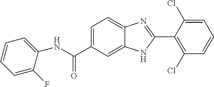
N(C(C1=CC=C2C(=C1)NC(C1=C(Cl)C=CC=C1Cl)=N2)=O)C1=CC=CC=C1F
